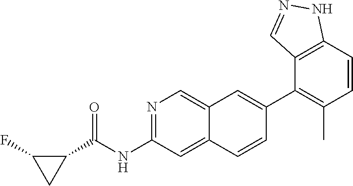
N1=C(NC(C2C(F)C2)=O)C=C2C(=C1)C=C(C1=C(C)C=CC3=C1C=NN3)C=C2
